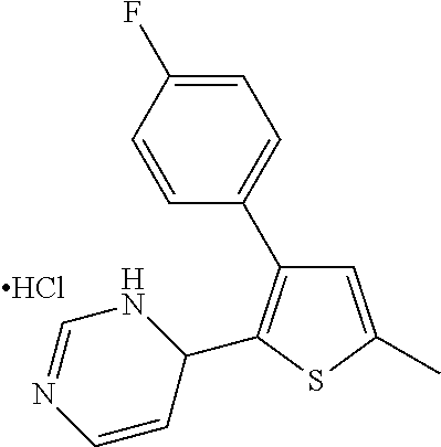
C1=C(C)SC(C2NC=NC=C2)=C1C1=CC=C(F)C=C1.Cl
